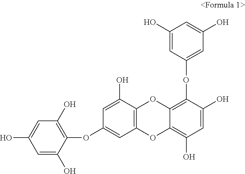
C1(O)=CC(OC2=C3C(=C(O)C=C2O)OC2=C(O3)C(O)=CC(OC3=C(O)C=C(O)C=C3O)=C2)=CC(O)=C1
